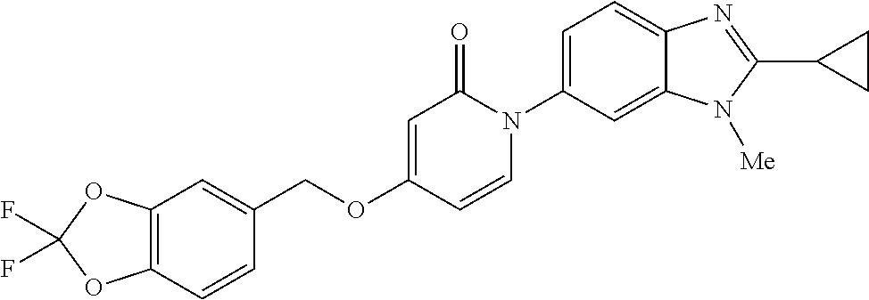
C(OC1=CC(=O)N(C2=CC=C3C(=C2)N([Me])C(C2CC2)=N3)C=C1)C1=CC2=C(C=C1)OC(F)(F)O2
